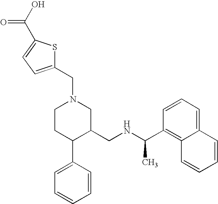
C1CC(C2=CC=CC=C2)C(CNC(C2=C3C(=CC=C2)C=CC=C3)C)CN1CC1=CC=C(C(O)=O)S1
